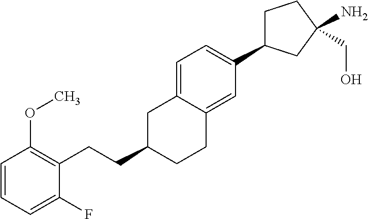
C1=C2C(=CC(C3CCC(N)(CO)C3)=C1)CCC(CCC1=C(OC)C=CC=C1F)C2
